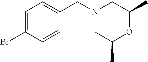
C1=CC(Br)=CC=C1CN1CC(C)OC(C)C1
